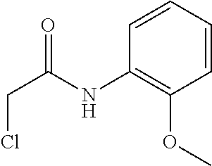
C1=CC=CC(OC)=C1NC(CCl)=O
